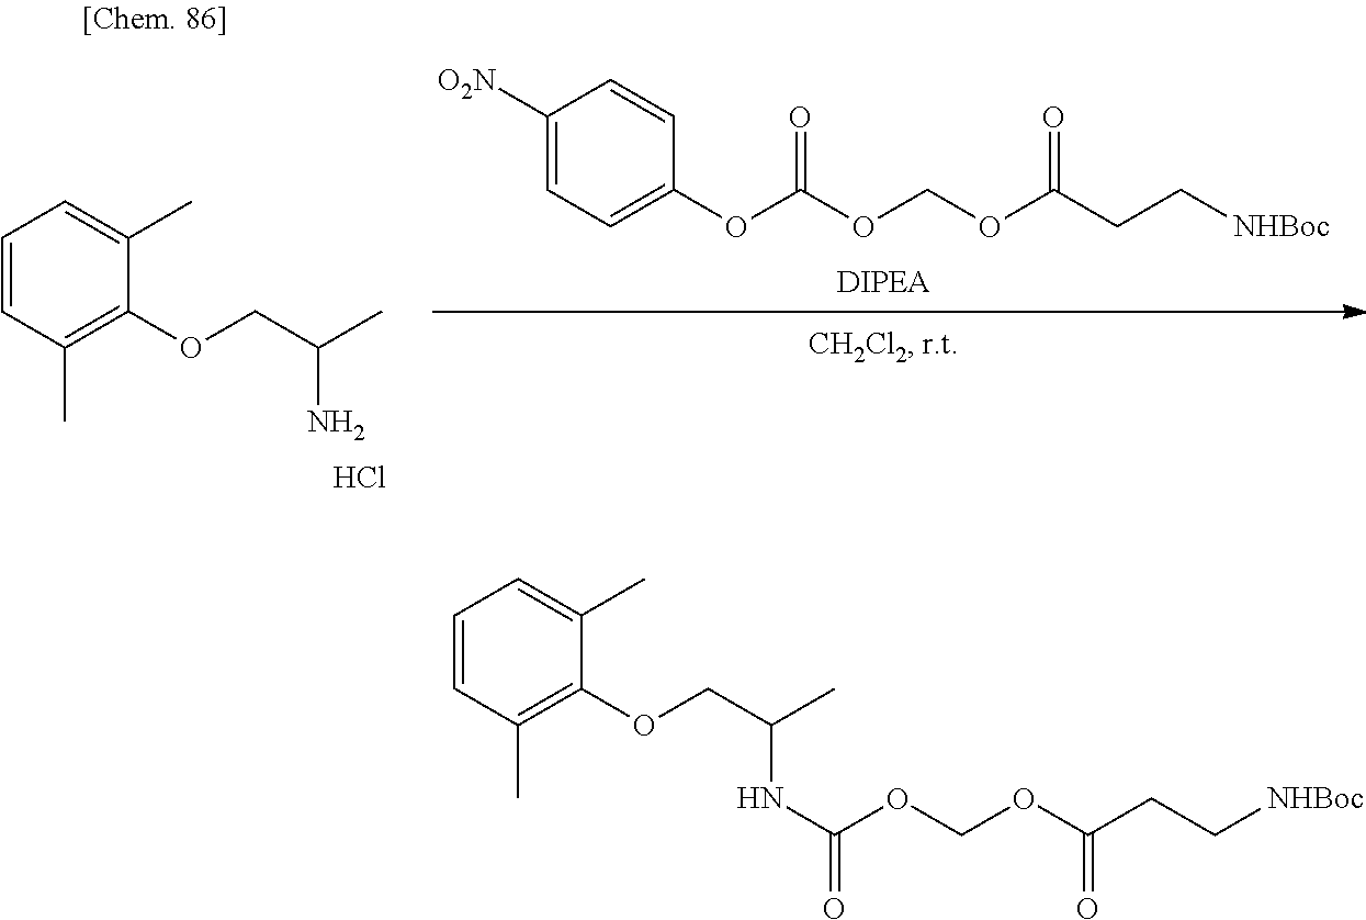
C1=CC(C)=C(OCC(C)N)C(C)=C1.Cl.C1([O2N])=CC=C(OC(OCOC(CC[NHBoc])=O)=O)C=C1.C1=CC(C)=C(OCC(C)NC(OCOC(CC[NHBoc])=O)=O)C(C)=C1
